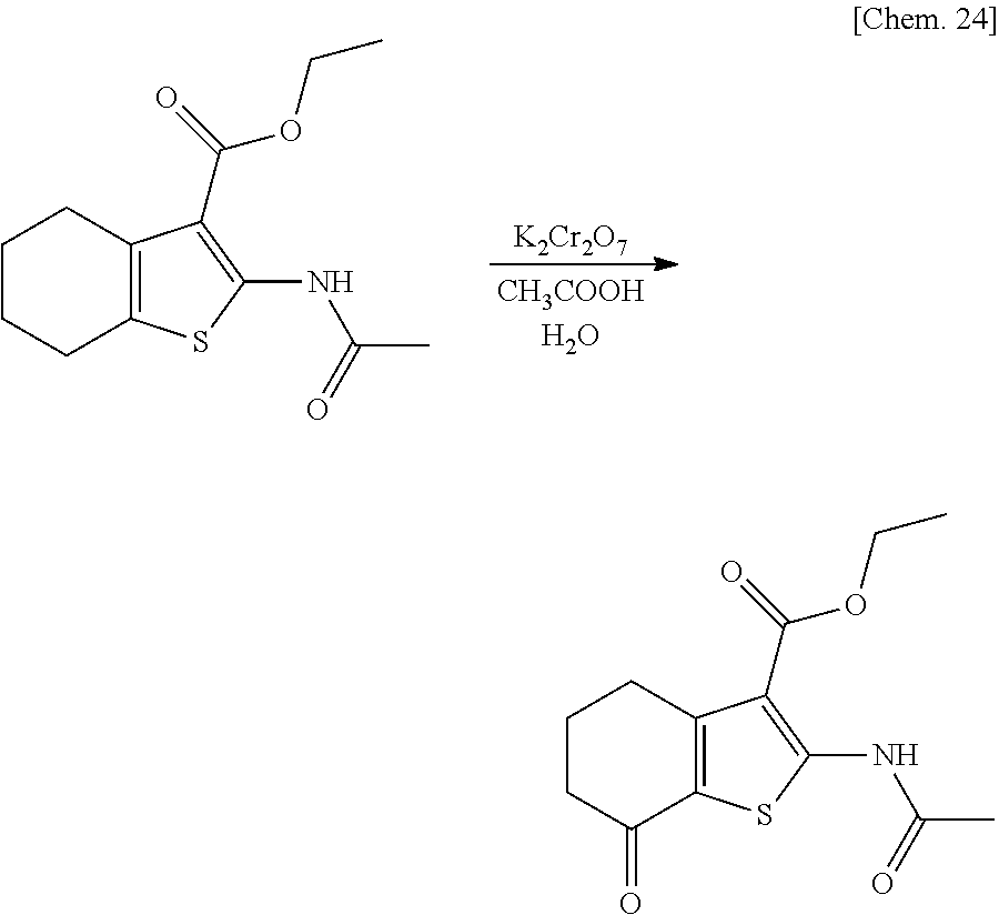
C1CCC2=C(C1)C(C(OCC)=O)=C(NC(C)=O)S2.[K2Cr2O7].C1CC(=O)C2=C(C1)C(C(OCC)=O)=C(NC(C)=O)S2
